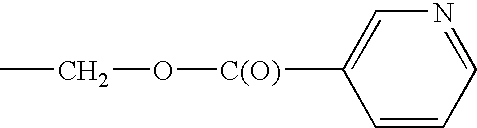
[C(O)](C1=CN=CC=C1)OCC
